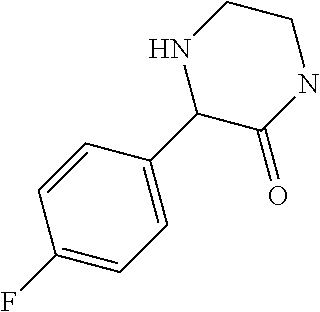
C1(F)=CC=C(C2C(=O)NCCN2)C=C1
